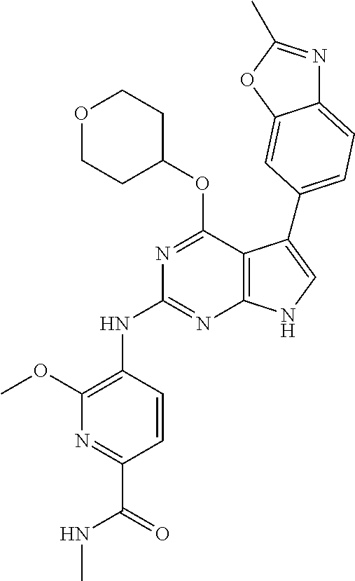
N(C1=NC2=C(C(OC3CCOCC3)=N1)C(C1=CC=C3N=C(C)OC3=C1)=CN2)C1=C(OC)N=C(C(=O)NC)C=C1
